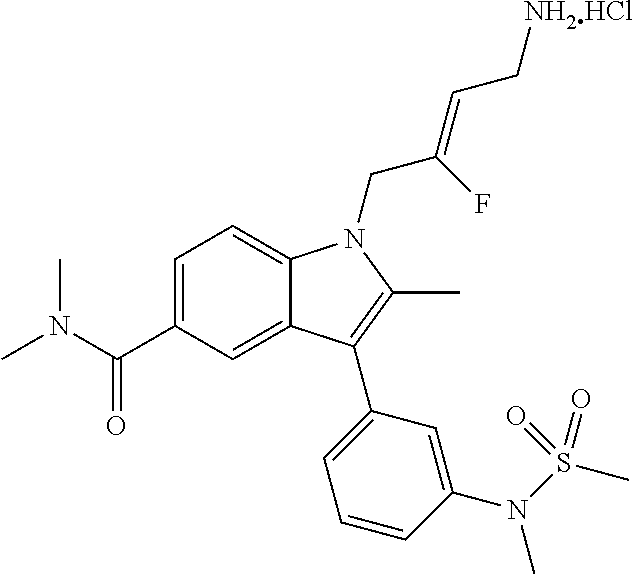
C(C1=CC=C2C(=C1)C(C1=CC=CC(N(S(C)(=O)=O)C)=C1)=C(C)N2CC(=CC[NH2HCl])F)(=O)N(C)C
